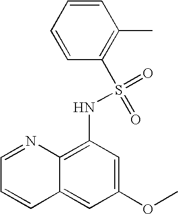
C1=NC2=C(NS(=O)(=O)C3=C(C)C=CC=C3)C=C(OC)C=C2C=C1
